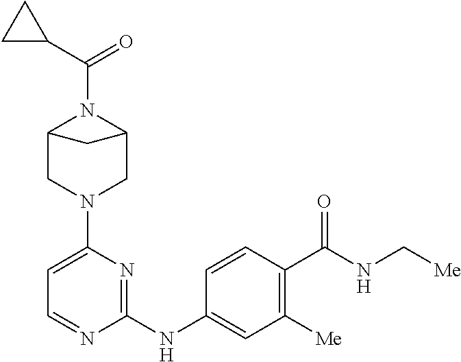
C1(N2CC3N(C(C4CC4)=O)C(C2)C3)=CC=NC(NC2=CC([Me])=C(C(NC[Me])=O)C=C2)=N1
